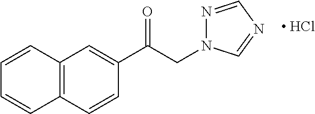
C12=C(C=CC(C(CN3N=CN=C3)=O)=C1)C=CC=C2.[ HCl]
